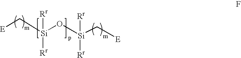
[E]C[Si]([Rr])([Rr])O[Si](C[E])([Rr])[Rr]
